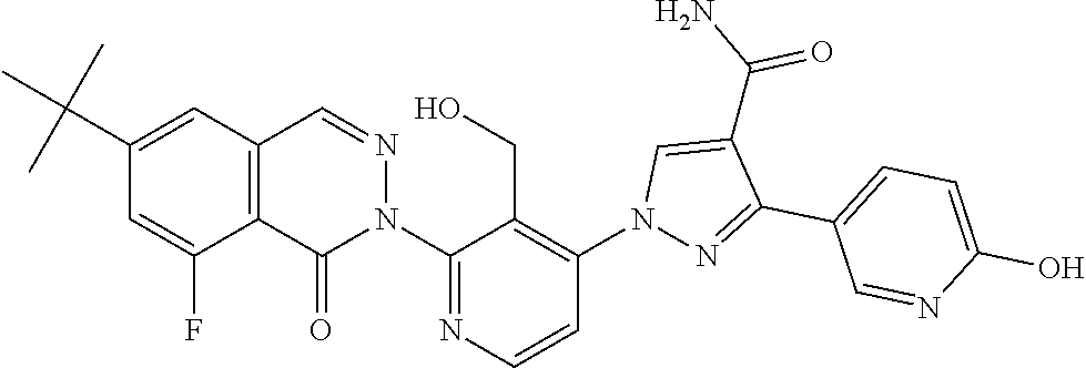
C12=C(C=NN(C3=NC=CC(N4N=C(C5=CC=C(O)N=C5)C(C(N)=O)=C4)=C3CO)C1=O)C=C(C(C)(C)C)C=C2F
